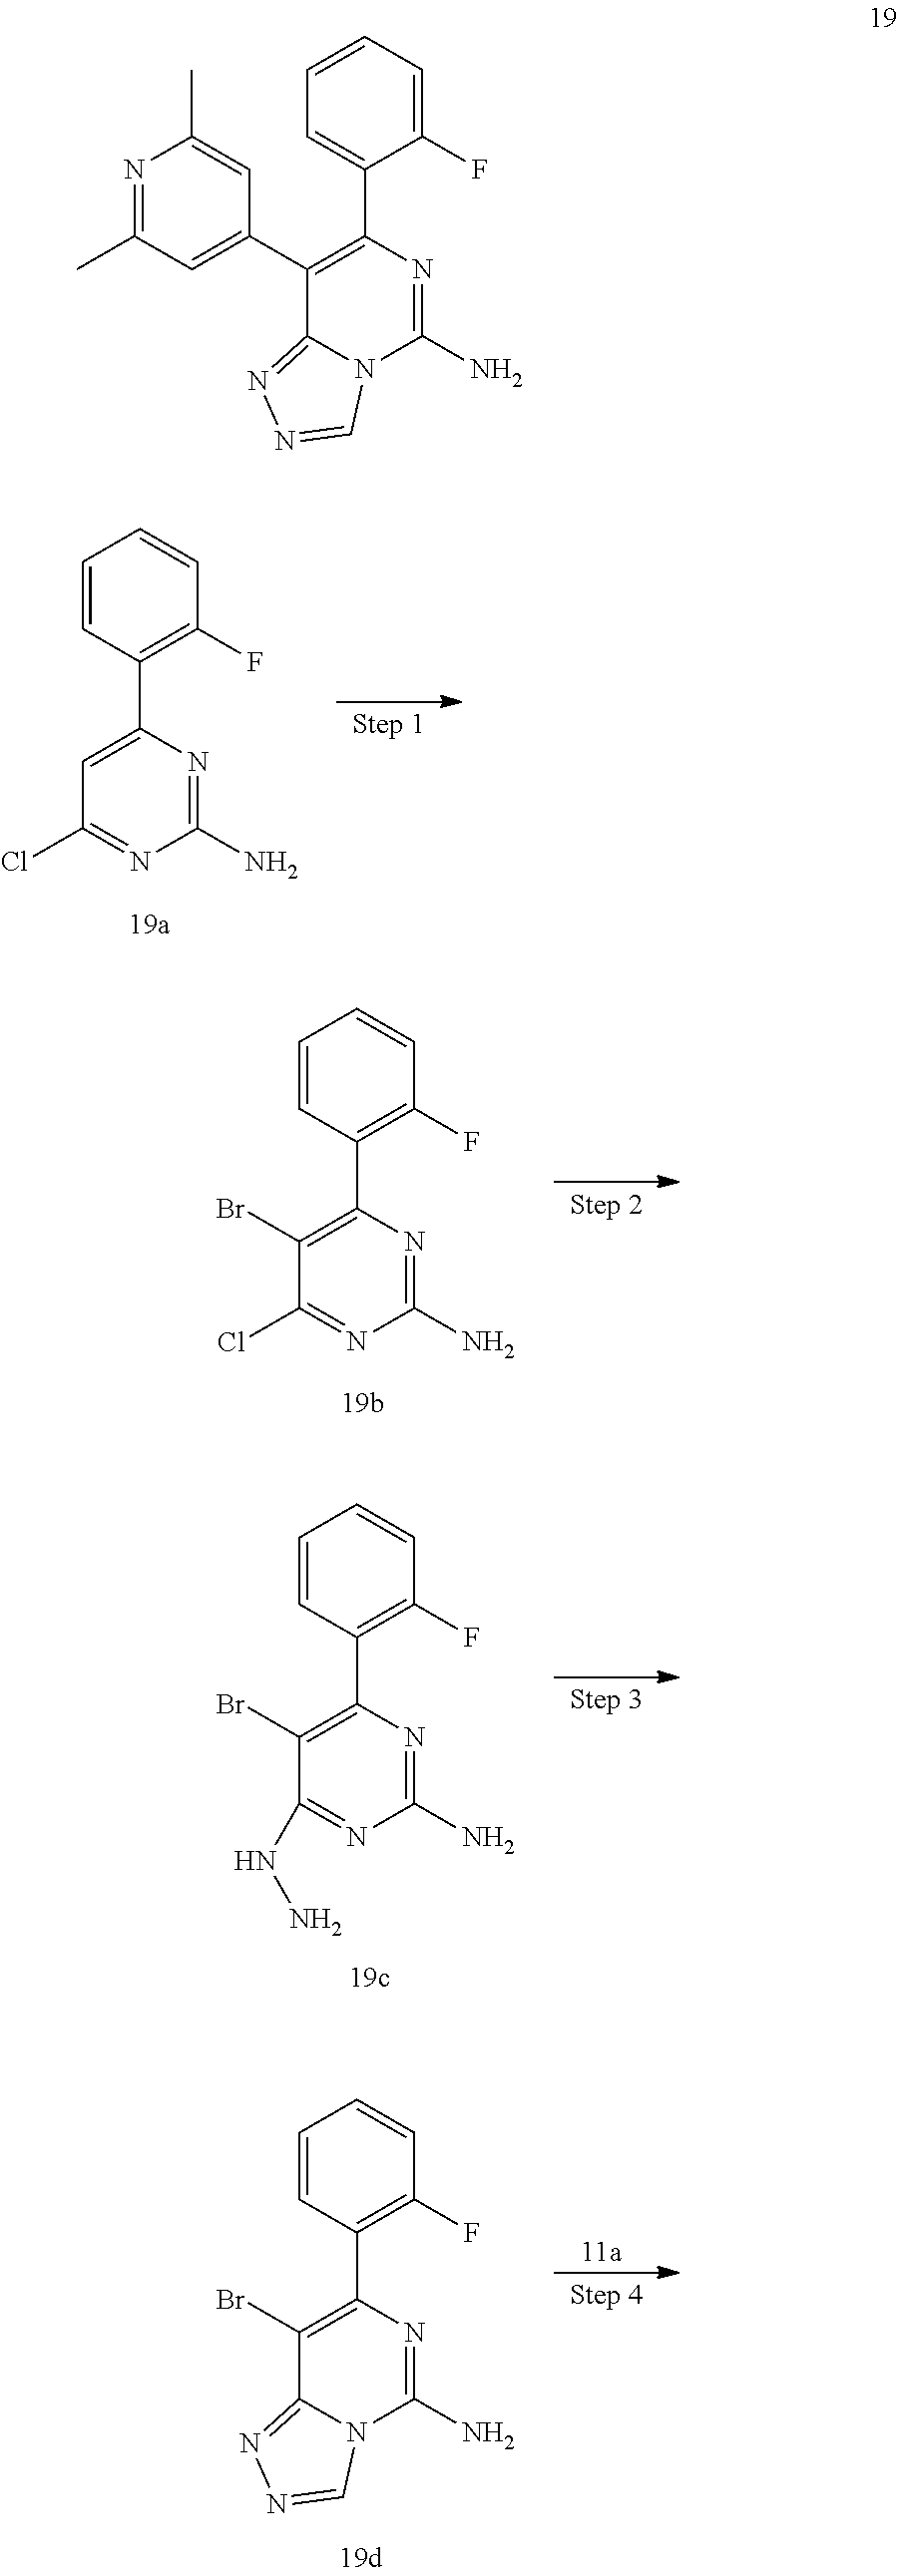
C1=CC(C2=CC(Cl)=NC(N)=N2)=C(F)C=C1.C1=CC(C2=C(Br)C(Cl)=NC(N)=N2)=C(F)C=C1.C1=CC(C2=C(Br)C(NN)=NC(N)=N2)=C(F)C=C1.C1=CC(C2=C(Br)C3=NN=CN3C(N)=N2)=C(F)C=C1.C1=CC=C(F)C(C2=C(C3=CC(C)=NC(C)=C3)C3=NN=CN3C(N)=N2)=C1
